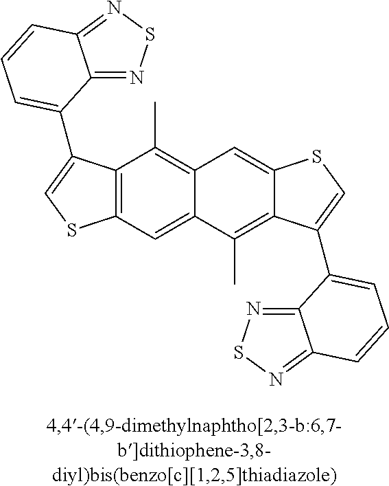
C12=NSN=C1C=CC=C2C1=CSC2=C1C(C)=C1C(=C2)C(C)=C2C(=C1)SC=C2C1=CC=CC2=NSN=C21
